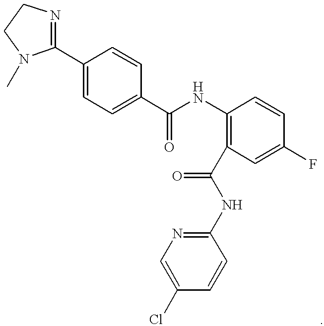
C1(C2=NCCN2C)=CC=C(C(NC2=C(C(NC3=NC=C(Cl)C=C3)=O)C=C(F)C=C2)=O)C=C1
